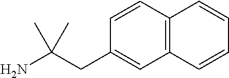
C12=C(C=CC(CC(N)(C)C)=C1)C=CC=C2
